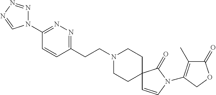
N1(C2=NN=C(CCN3CCC4(CC3)C=CN(C3=C(C)C(=O)OC3)C4=O)C=C2)N=NN=C1
